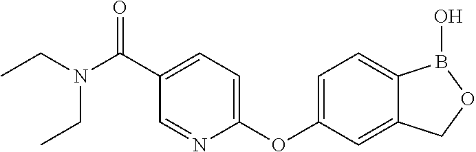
C1(C(N(CC)CC)=O)=CC=C(OC2=CC=C3C(=C2)COB3O)N=C1
